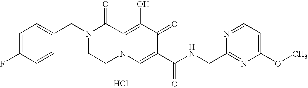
C1=C(F)C=CC(CN2CCN3C(=C(O)C(=O)C(C(=O)NCC4=NC(OC)=CC=N4)=C3)C2=O)=C1.Cl
